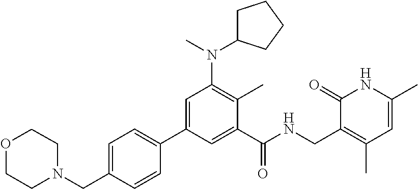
C1C(N(C2=C(C)C(C(NCC3=C(C)C=C(C)NC3=O)=O)=CC(C3=CC=C(CN4CCOCC4)C=C3)=C2)C)CCC1
